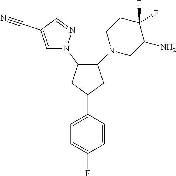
C1=C(F)C=CC(C2CC(N3C=C(C#N)C=N3)C(N3CC(N)C(F)(F)CC3)C2)=C1
